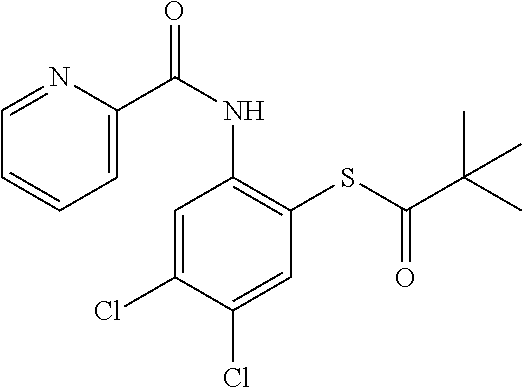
C1=C(Cl)C(Cl)=CC(SC(C(C)(C)C)=O)=C1NC(=O)C1=CC=CC=N1
